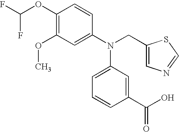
C1(OC)=C(OC(F)F)C=CC(N(CC2=CN=CS2)C2=CC=CC(C(O)=O)=C2)=C1
